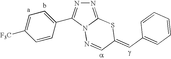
N1=C2N(N=CC(=CC3=CC=CC=C3)S2)C(C2=CC=C([F3C])C=C2)=N1
